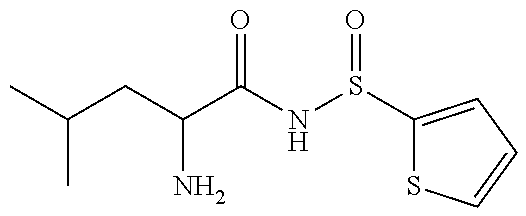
C(CC(N)C(=O)NS(=O)C1=CC=CS1)(C)C
